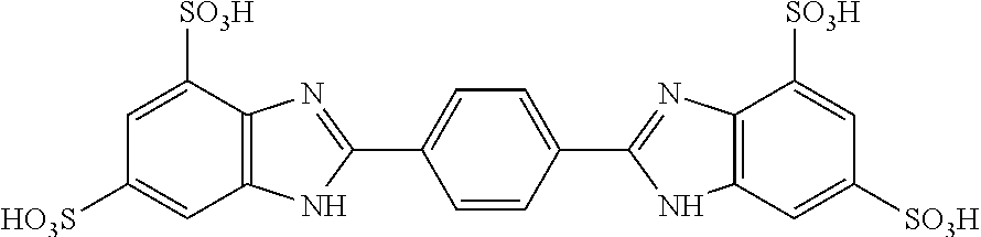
C1([SO3H])=CC([HO3S])=CC2=C1N=C(C1=CC=C(C3=NC4=C(N3)C=C([SO3H])C=C4[SO3H])C=C1)N2
